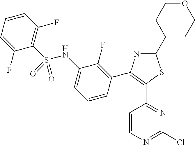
C1(C2CCOCC2)=NC(C2=C(F)C(NS(C3=C(F)C=CC=C3F)(=O)=O)=CC=C2)=C(C2=NC(Cl)=NC=C2)S1
